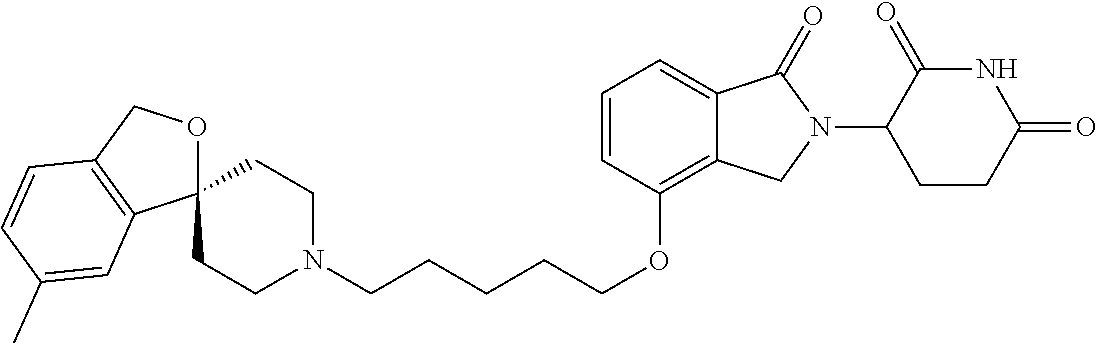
C(COC1=C2C(=CC=C1)C(=O)N(C1C(=O)NC(=O)CC1)C2)CCCN1CCC2(CC1)OCC1=C2C=C(C)C=C1
